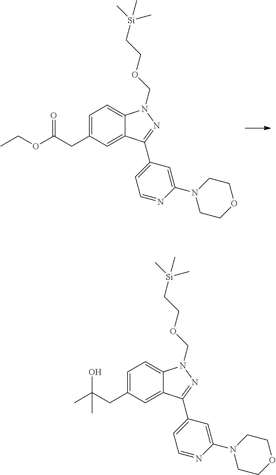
C(C1=CC=C2C(=C1)C(C1=CC=NC(N3CCOCC3)=C1)=NN2COCC[Si](C)(C)C)C(OCC)=O.C(C1=CC=C2C(=C1)C(C1=CC=NC(N3CCOCC3)=C1)=NN2COCC[Si](C)(C)C)C(C)(O)C
